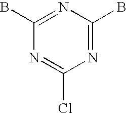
C1(B)=NC(B)=NC(Cl)=N1
